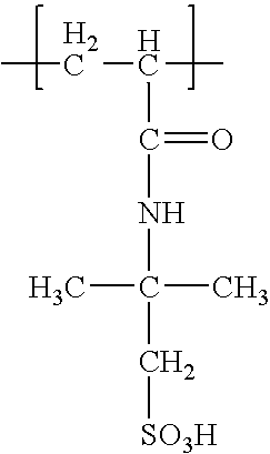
CCC(C)C(=O)NC(C)(C)C[SO3H]
